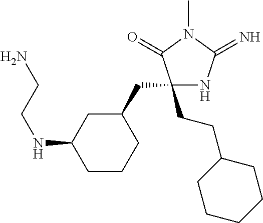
C1(CC2CC(NCCN)CCC2)(CCC2CCCCC2)NC(=N)N(C)C1=O
